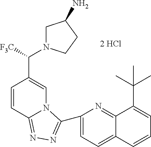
C1=CC2=NN=C(C3=CC=C4C(=N3)C(C(C)(C)C)=CC=C4)N2C=C1C(N1CC(N)CC1)[F3C]
